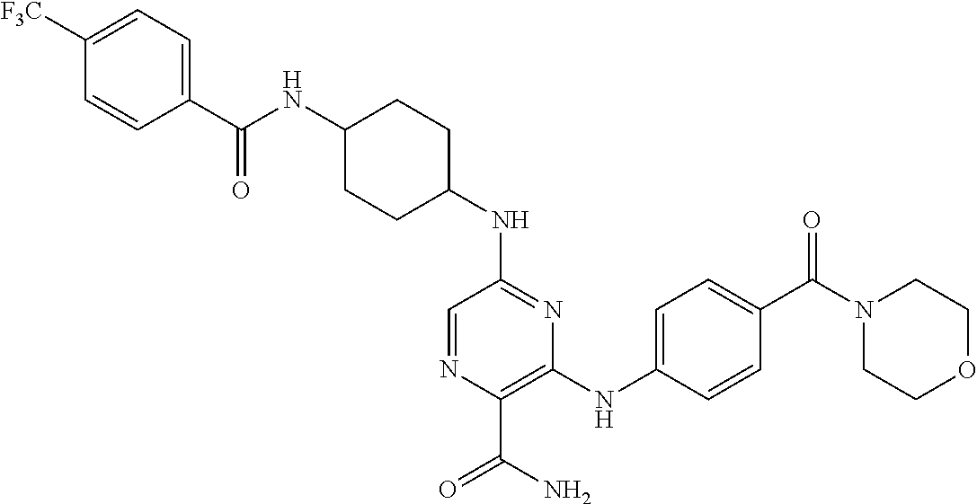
C1(C(NC2CCC(NC3=NC(NC4=CC=C(C(N5CCOCC5)=O)C=C4)=C(C(N)=O)N=C3)CC2)=O)=CC=C([F3C])C=C1
